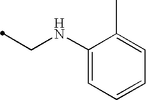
C1(NCC)=CC=CC=C1C
